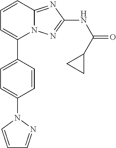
C1=C(C2=CC=CC3=NC(NC(=O)C4CC4)=NN23)C=CC(N2N=CC=C2)=C1
